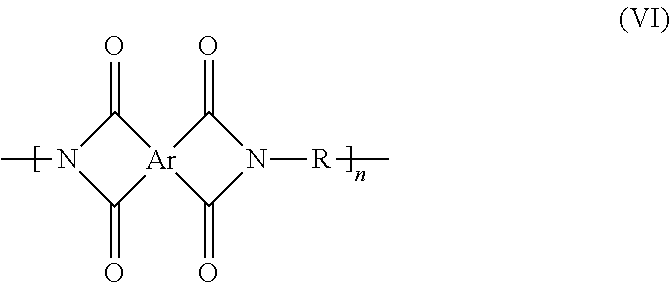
CN1C(=O)[Ar]2(C1=O)C(=O)N([R]C)C2=O
